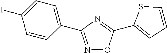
N1=C(C2=CC=C(I)C=C2)N=C(C2=CC=CS2)O1
